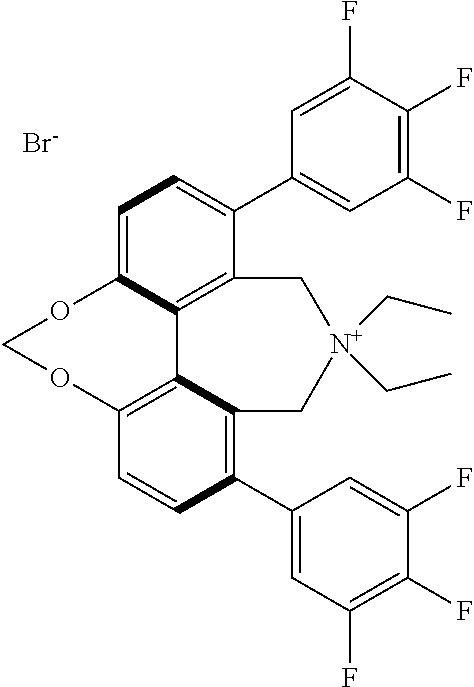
C1=C2C3=C(C(C4=CC(F)=C(F)C(F)=C4)=C1)C[N+](CC)(CC)CC1=C(C4=CC(F)=C(F)C(F)=C4)C=CC(=C31)OCO2.[Br-]
